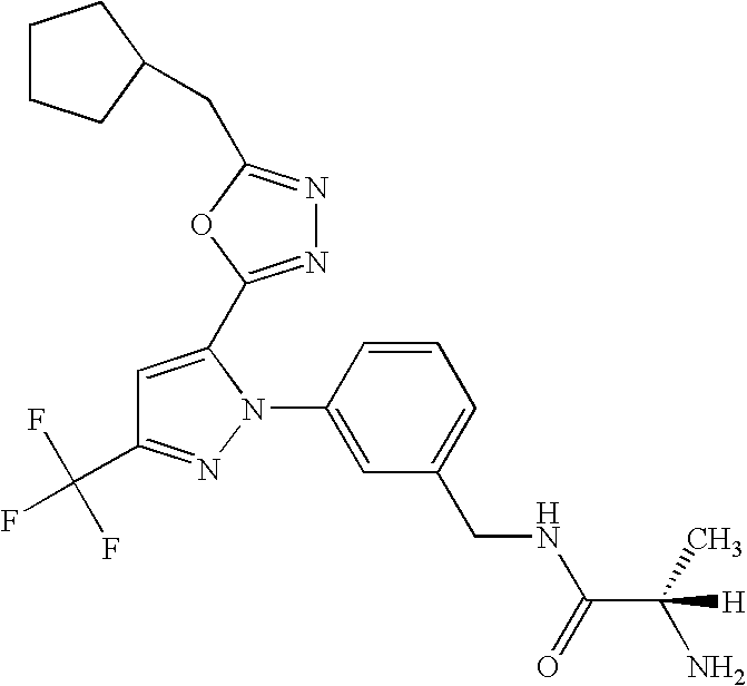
C1=CC(N2C(C3=NN=C(CC4CCCC4)O3)=CC(C(F)(F)F)=N2)=CC(CNC(C(C)(N)[H])=O)=C1
